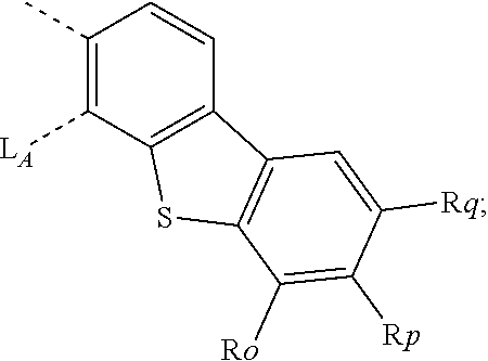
C1(C)=C([LA])C2=C(C=C1)C1=C(S2)C([Ro])=C([Rp])C([Rq])=C1
